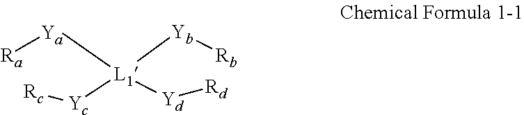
[L1]([Yb][Rb])([Ya][Ra])([Yc][Rc])[Yd][Rd]
